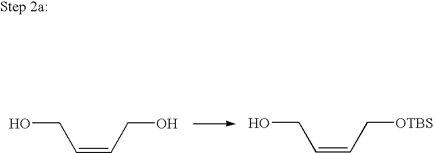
OCC=CCO.OCC=CC[OTBS]
